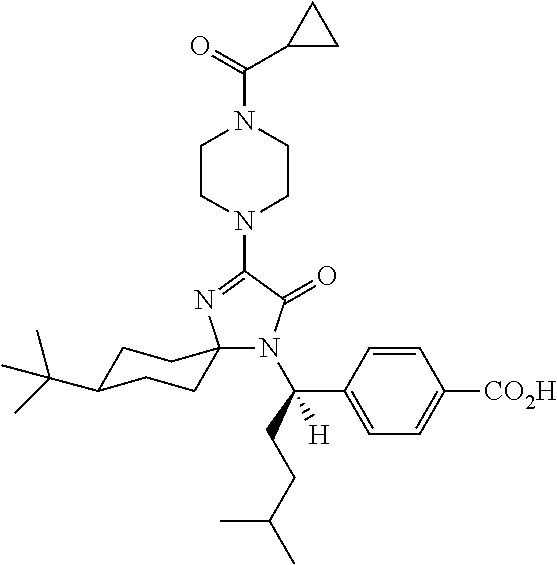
N1(C2=NC3(N(C(CCC(C)C)(C4=CC=C([CO2H])C=C4)[H])C2=O)CCC(C(C)(C)C)CC3)CCN(C(=O)C2CC2)CC1
